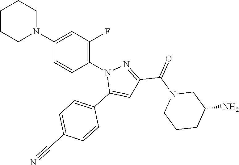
C1=C(C#N)C=CC(C2=CC(C(=O)N3CCCC(N)C3)=NN2C2=C(F)C=C(N3CCCCC3)C=C2)=C1
